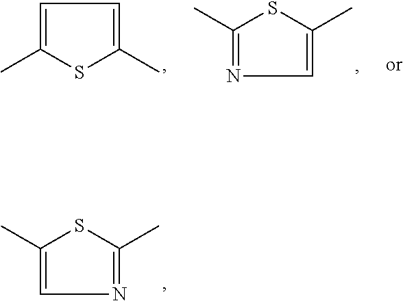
C1(C)=CN=C(C)S1.C1=C(C)SC(C)=C1.C1(C)=NC=C(C)S1
